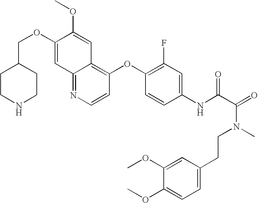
C(OC1=CC2=NC=CC(OC3=C(F)C=C(NC(C(N(CCC4=CC=C(OC)C(OC)=C4)C)=O)=O)C=C3)=C2C=C1OC)C1CCNCC1
